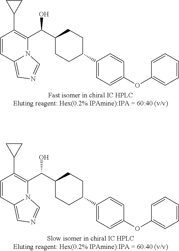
C1=CC2=CN=CN2C(C(C2CCC(C3=CC=C(OC4=CC=CC=C4)C=C3)CC2)O)=C1C1CC1.C1=CC2=CN=CN2C(C(C2CCC(C3=CC=C(OC4=CC=CC=C4)C=C3)CC2)O)=C1C1CC1
